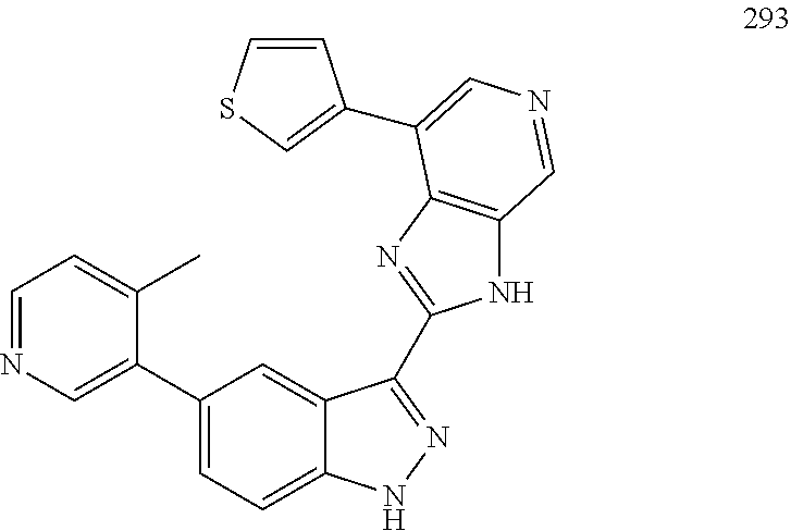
C1=NC=C(C2=CC=C3C(=C2)C(C2=NC4=C(N2)C=NC=C4C2=CSC=C2)=NN3)C(C)=C1
